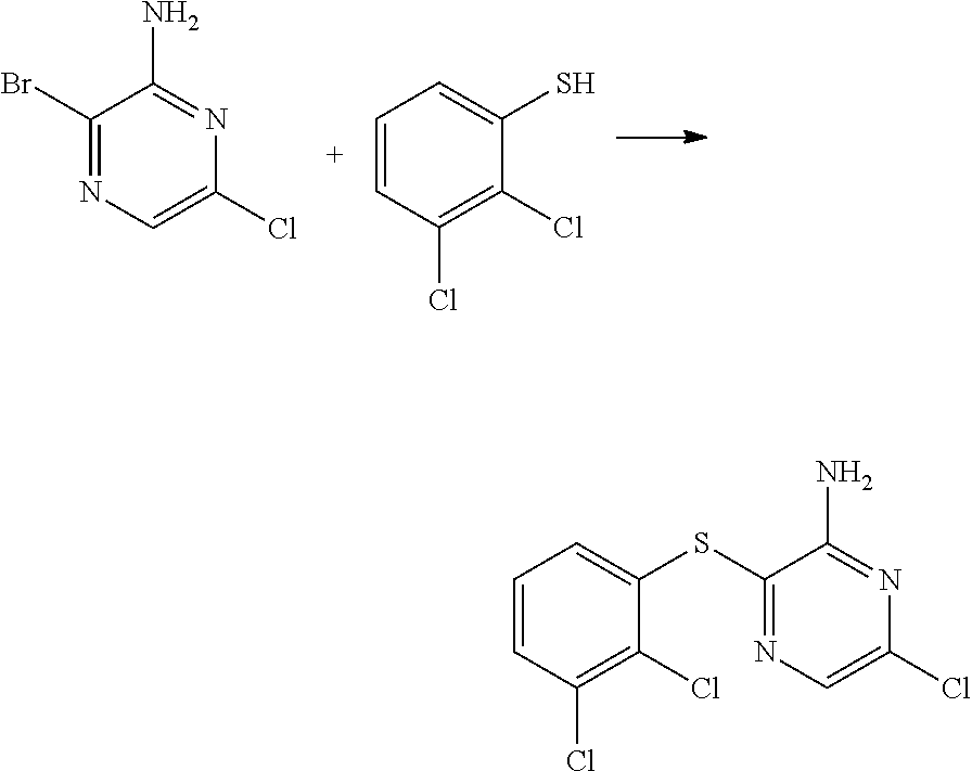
C1(Br)=NC=C(Cl)N=C1N.C1=C(S)C(Cl)=C(Cl)C=C1.C1=CC(Cl)=C(Cl)C(SC2=NC=C(Cl)N=C2N)=C1
